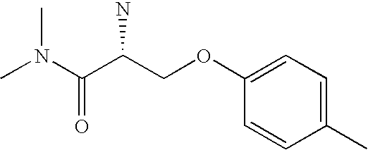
CN(C(C(COC1=CC=C(C)C=C1)N)=O)C
